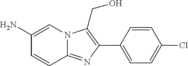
C1(N)=CN2C(=NC(C3=CC=C(Cl)C=C3)=C2CO)C=C1
